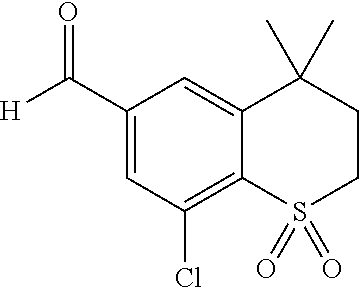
C1(C([H])=O)=CC(Cl)=C2C(=C1)C(C)(C)CCS2(=O)=O
